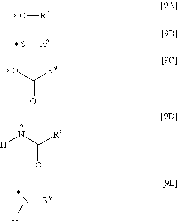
[R9]N[H].N(C([R9])=O)[H].OC([R9])=O.O[R9].S[R9]
